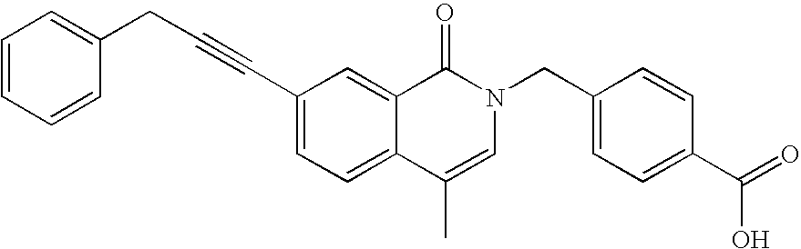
C(#CC1=CC=C2C(=C1)C(=O)N(CC1=CC=C(C(=O)O)C=C1)C=C2C)CC1=CC=CC=C1
